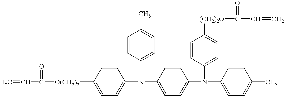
C1=C(N(C2=CC=C(N(C3=CC=C([(CH2)2O]C(=O)C=C)C=C3)C3=CC=C(C)C=C3)C=C2)C2=CC=C(C)C=C2)C=CC([O(CH2)2]C(=O)C=C)=C1
